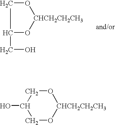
C1O[CHCH2CH2CH3]OCC1O.C1(CO)O[CHCH2CH2CH3]OC1
